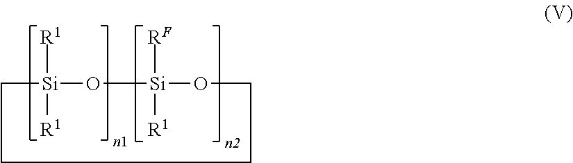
[Si]1([R1])([R1])O[Si]([RF])([R1])OCCCC1
